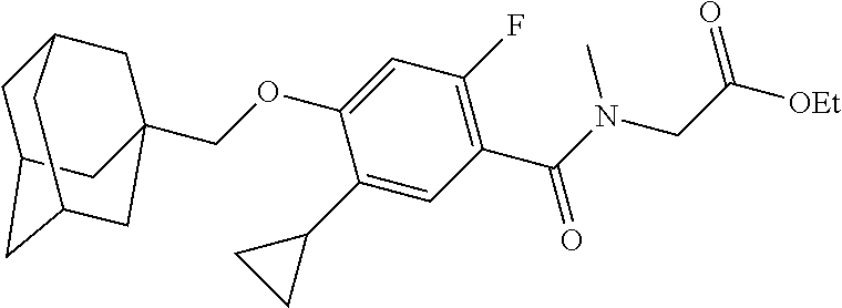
C1(C2CC2)=CC(C(N(CC([OEt])=O)C)=O)=C(F)C=C1OCC12CC3CC(CC(C1)C3)C2
